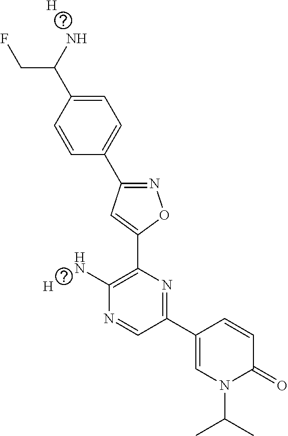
C1=CC(C(N)CF)=CC=C1C1=NOC(C2=C(N)N=CC(C3=CN(C(C)C)C(=O)C=C3)=N2)=C1.[H].[H]
